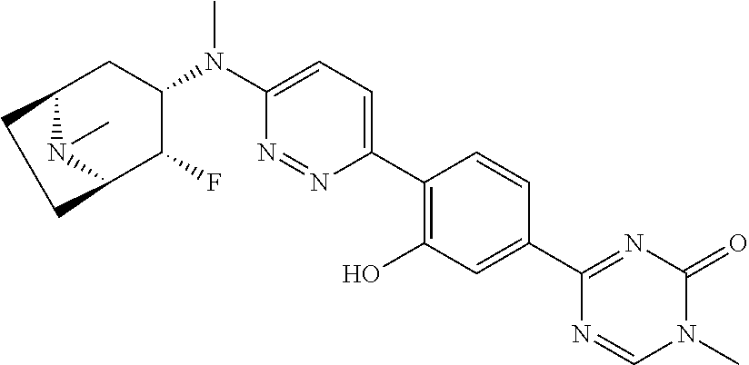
C12N(C)C(C(F)C(N(C3=CC=C(C4=C(O)C=C(C5=NC(=O)N(C)C=N5)C=C4)N=N3)C)C1)CC2
